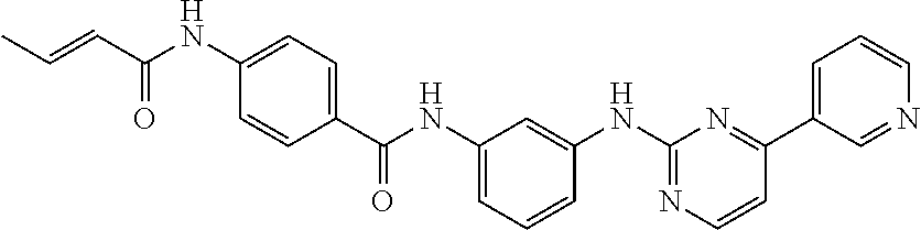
C1(C(NC2=CC=CC(NC3=NC=CC(C4=CC=CN=C4)=N3)=C2)=O)=CC=C(NC(C=CC)=O)C=C1
